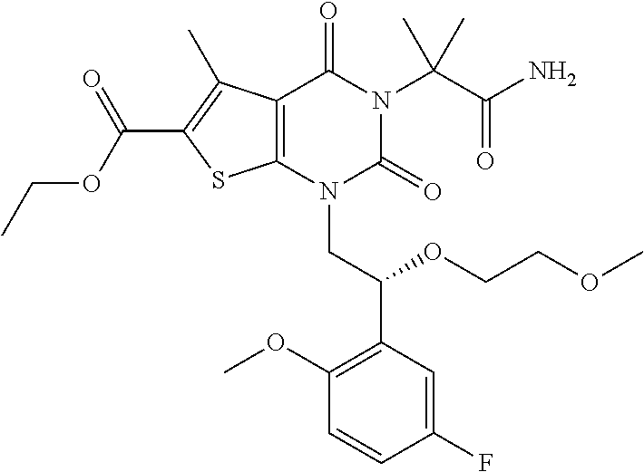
C1(F)=CC(C(OCCOC)CN2C(=O)N(C(C(=O)N)(C)C)C(=O)C3=C2SC(C(OCC)=O)=C3C)=C(OC)C=C1
